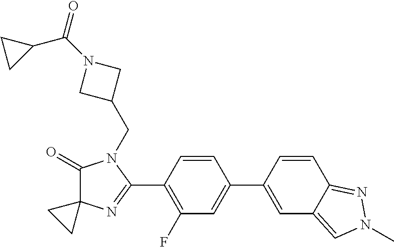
C1(=O)C2(N=C(C3=C(F)C=C(C4=CC5=CN(C)N=C5C=C4)C=C3)N1CC1CN(C(=O)C3CC3)C1)CC2
